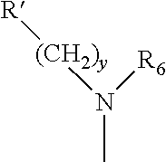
[(CH2)y]([R])N(C)[R6]
